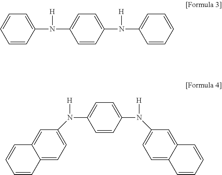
C1=CC=CC(N([H])C2=CC=C(N([H])C3=CC=CC=C3)C=C2)=C1.N([H])(C1=CC=C(N([H])C2=CC=C3C(=C2)C=CC=C3)C=C1)C1=CC=C2C(=C1)C=CC=C2
